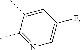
N1=C(C)C(C)=CC(F)=C1
